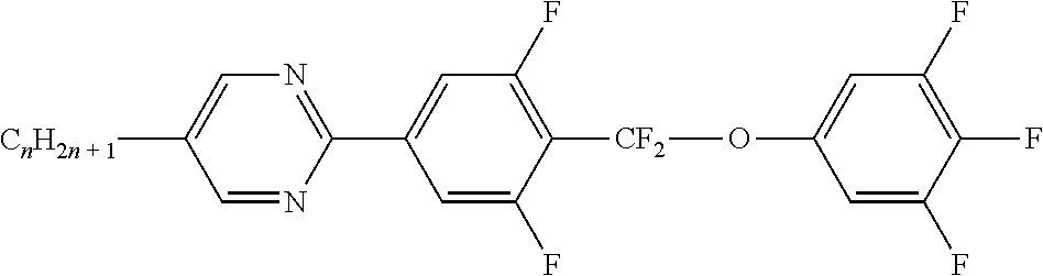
C1=NC(C2=CC(F)=C([CF2]OC3=CC(F)=C(F)C(F)=C3)C(F)=C2)=NC=C1[CnH2n + 1]
